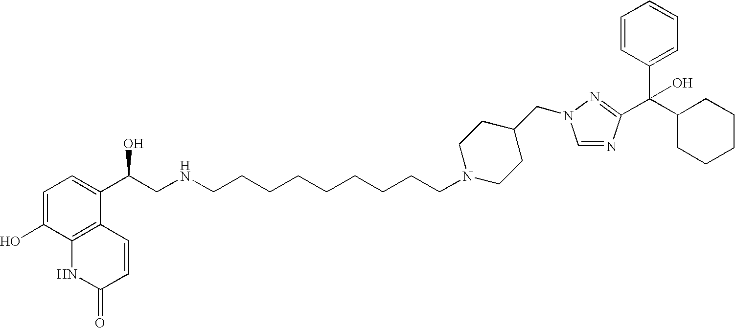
C1=C(O)C2=C(C(C(CNCCCCCCCCCN3CCC(CN4C=NC(C(C5CCCCC5)(C5=CC=CC=C5)O)=N4)CC3)O)=C1)C=CC(=O)N2
